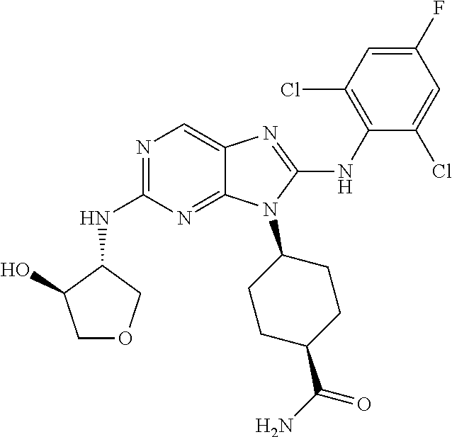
N1=C(NC2C(O)COC2)N=C2C(=C1)N=C(NC1=C(Cl)C=C(F)C=C1Cl)N2C1CCC(C(N)=O)CC1
